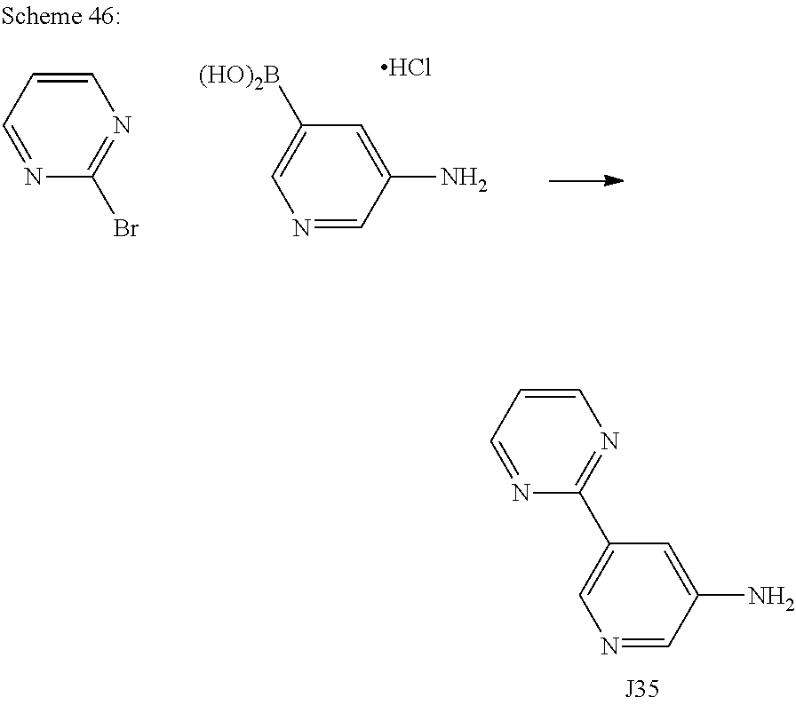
C1=CC=NC(C2=CN=CC(N)=C2)=N1.C1=CC=NC(Br)=N1.N1=CC(N)=CC([(HO)2B])=C1.Cl
